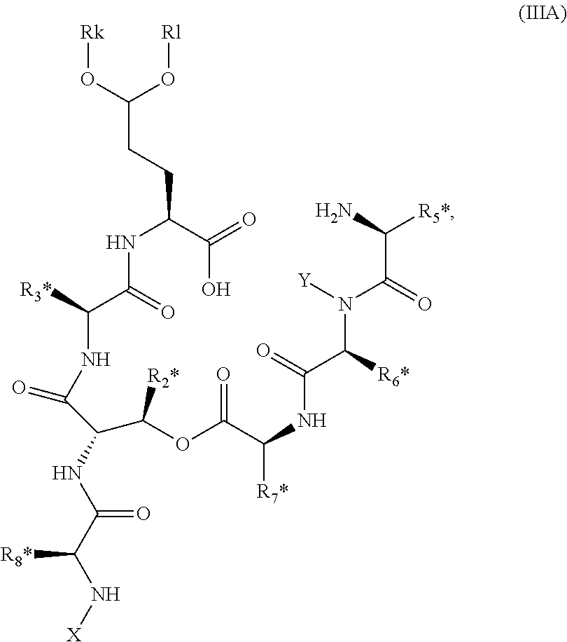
C(CC(O[Rk])O[Rl])C(C(=O)O)NC(C(NC(C(C(OC(C(NC(C(N([Y])C(=O)C([R5*])N)[R6*])=O)[R7*])=O)[R2*])NC(C(N[X])[R8*])=O)=O)[R3*])=O
